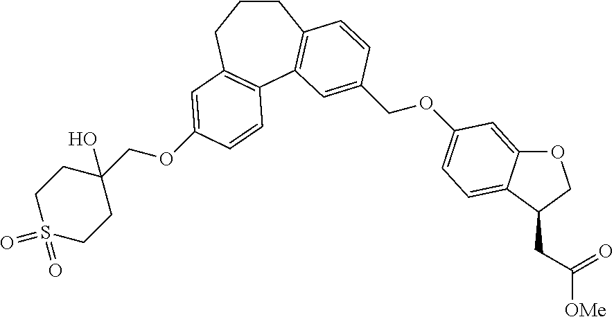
C1CCC2=C(C3=C1C=CC(COC1=CC=C4C(=C1)OCC4CC([OMe])=O)=C3)C=CC(OCC1(O)CCS(=O)(=O)CC1)=C2
